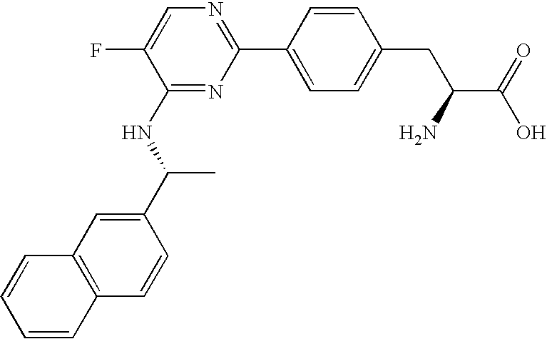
FC1=CN=C(C2=CC=C(CC(C(=O)O)N)C=C2)N=C1NC(C)C1=CC2=C(C=C1)C=CC=C2
